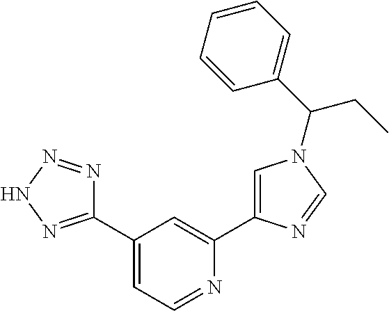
C1(C2=NNN=N2)=CC=NC(C2=CN(C(C3=CC=CC=C3)CC)C=N2)=C1
